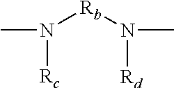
CN([Rc])[Rb]N([Rd])C
